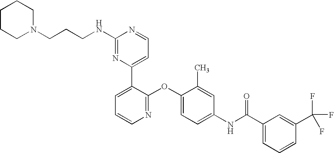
C1(NCCCN2CCCCC2)=NC(C2=CC=CN=C2OC2=CC=C(NC(C3=CC=CC(C(F)(F)F)=C3)=O)C=C2C)=CC=N1
